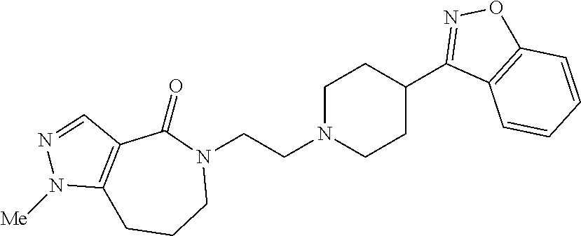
N1(CCN2CCC(C3=NOC4=C3C=CC=C4)CC2)C(=O)C2=C(CCC1)N([Me])N=C2
